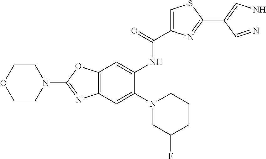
C12=C(OC(N3CCOCC3)=N1)C=C(NC(=O)C1=CSC(C3=CNN=C3)=N1)C(N1CC(F)CCC1)=C2
